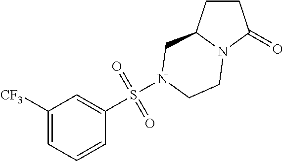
C1CC2N(C1=O)CCN(S(C1=CC([CF3])=CC=C1)(=O)=O)C2
